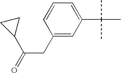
C1=C(C(C)(C)C)C=C(CC(C2CC2)=O)C=C1
